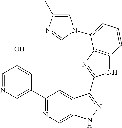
C1(C2=NC=C3C(=C2)C(C2=NC4=C(N2)C=CC=C4N2C=C(C)N=C2)=NN3)=CN=CC(O)=C1
